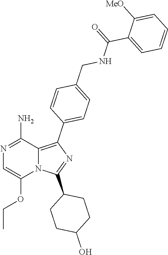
N12C(=C(C3=CC=C(CNC(C4=CC=CC=C4[MeO])=O)C=C3)N=C1C1CCC(O)CC1)C(N)=NC=C2OCC
